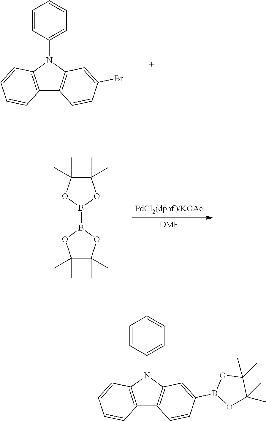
C12=C(N(C3=CC=CC=C3)C3=C1C=CC(Br)=C3)C=CC=C2.C1(C)(C)C(C)(C)OB(B2OC(C)(C)C(C)(C)O2)O1.[DMF].C12=C(N(C3=CC=CC=C3)C3=C1C=CC(B1OC(C)(C)C(C)(C)O1)=C3)C=CC=C2
